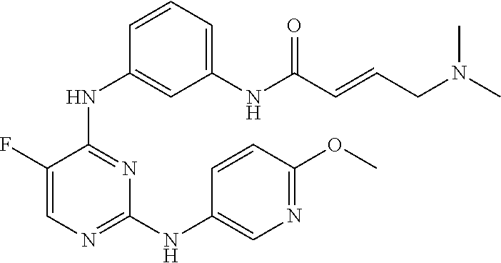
C1(F)=CN=C(NC2=CN=C(OC)C=C2)N=C1NC1=CC(NC(C=CCN(C)C)=O)=CC=C1
